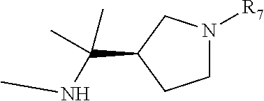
C1(C(NC)(C)C)CCN([R7])C1
